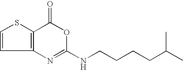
C12=C(C(=O)OC(NCCCCC(C)C)=N1)SC=C2
